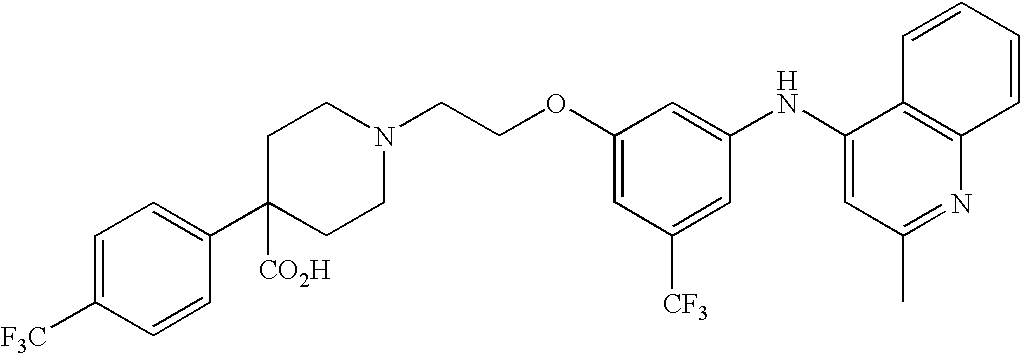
N1(CCOC2=CC([CF3])=CC(NC3=CC(C)=NC4=C3C=CC=C4)=C2)CCC(C2=CC=C([CF3])C=C2)([CO2H])CC1
